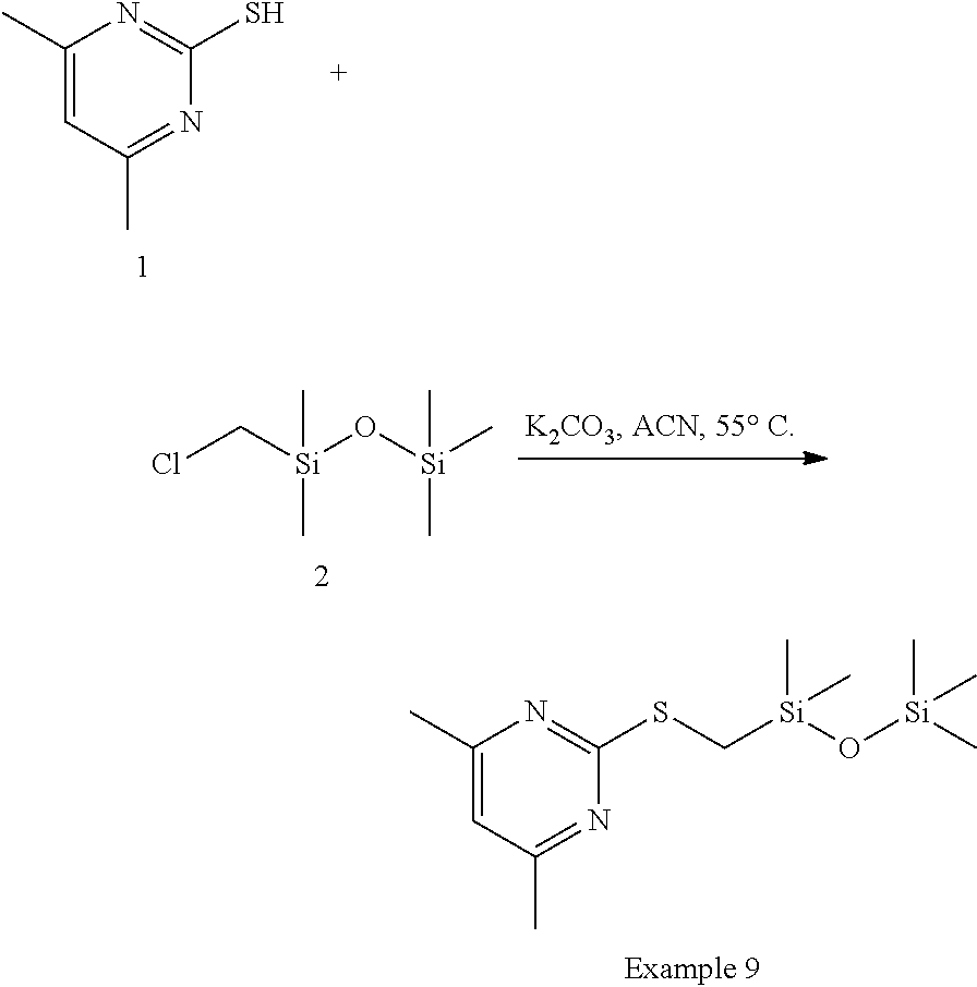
C1(C)=CC(C)=NC(SC[Si](O[Si](C)(C)C)(C)C)=N1.C1(C)=CC(C)=NC(S)=N1.ClC[Si](O[Si](C)(C)C)(C)C
